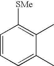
C1=CC=C(C)C(C)=C1[SMe]
